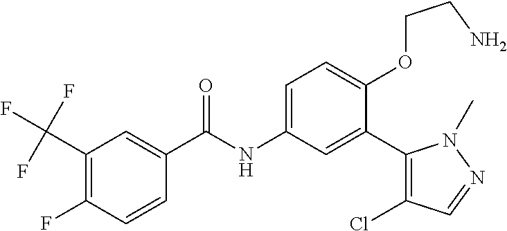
C1(C(F)(F)F)=C(F)C=CC(C(=O)NC2=CC=C(OCCN)C(C3=C(Cl)C=NN3C)=C2)=C1
